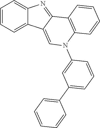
C1=CC=C2C(=C1)N=C1C2=CN(C2=CC(C3=CC=CC=C3)=CC=C2)C2=C1C=CC=C2
